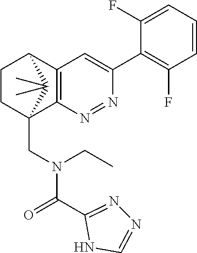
N1=NC2=C(C=C1C1=C(F)C=CC=C1F)C1CCC2(CN(C(=O)C2=NN=CN2)CC)C1(C)C
